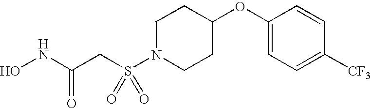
C(=O)(CS(N1CCC(OC2=CC=C([CF3])C=C2)CC1)(=O)=O)NO
